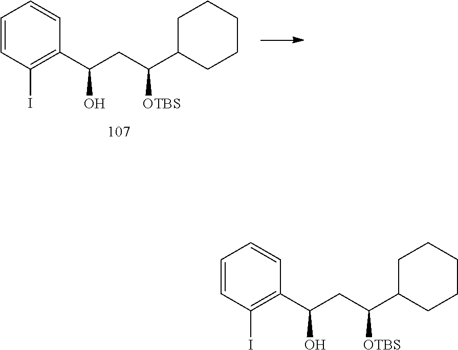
C1=CC(I)=C(C(CC(C2CCCCC2)[OTBS])O)C=C1.C1=CC(I)=C(C(CC(C2CCCCC2)[OTBS])O)C=C1
